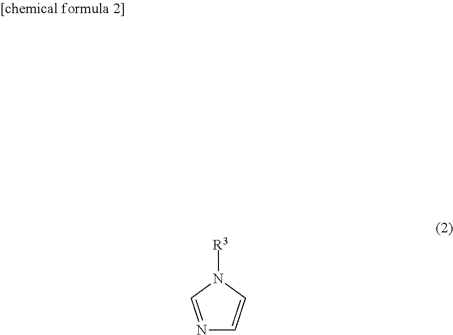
N1=CN([R3])C=C1
